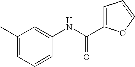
C1(C)=CC=CC(NC(C2=CC=CO2)=O)=C1
